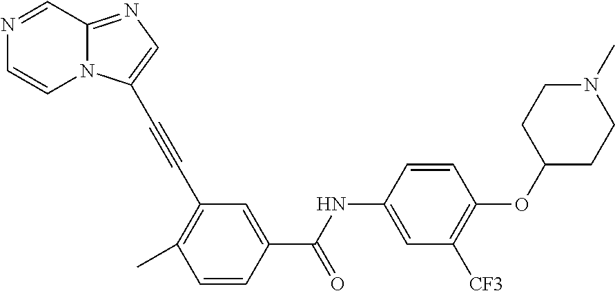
N1=CC2=NC=C(C#CC3=C(C)C=CC(C(NC4=CC([CF3])=C(OC5CCN(C)CC5)C=C4)=O)=C3)N2C=C1
